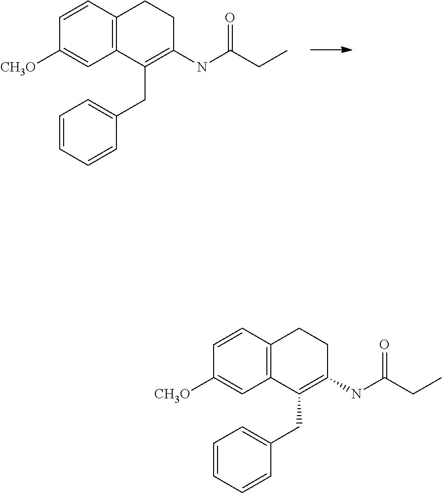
C1=CC2=C(C=C1[CH3O])C(CC1=CC=CC=C1)=C(NC(=O)CC)CC2.C1=CC2=C(C=C1[CH3O])C(CC1=CC=CC=C1)=C(NC(=O)CC)CC2
